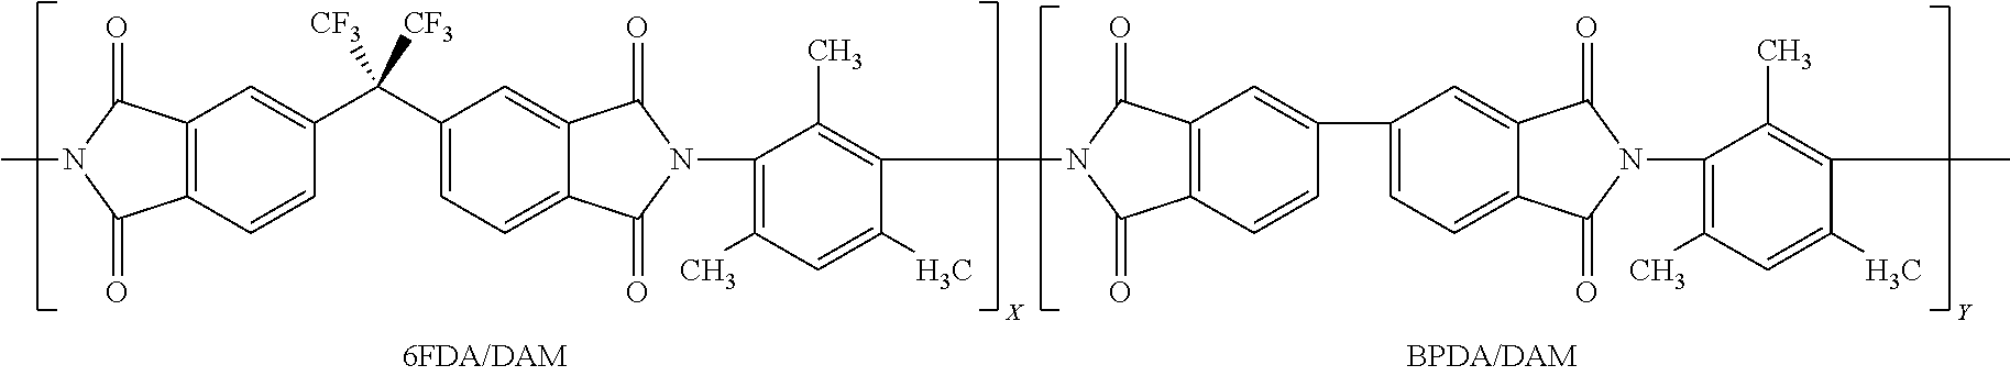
C12=C(C=CC(C(C3=CC=C4C(=C3)C(=O)N(C3=C(C)C=C(C)C(N5C(=O)C6=C(C5=O)C=C(C5=CC=C7C(=C5)C(=O)N(C5=C(C)C=C(C)C(C)=C5C)C7=O)C=C6)=C3C)C4=O)([CF3])[CF3])=C1)C(=O)N(C)C2=O
